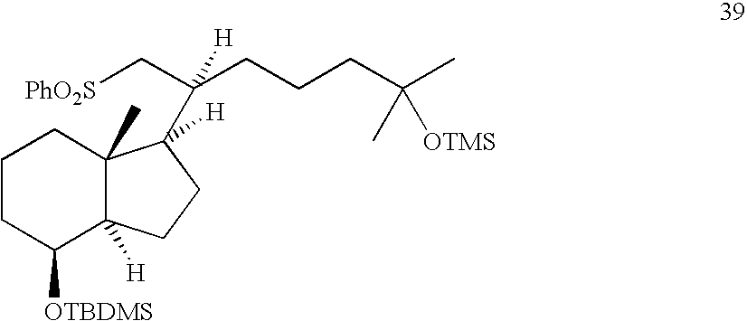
C1CC([OTBDMS])C2([H])C(C)(C1)C(C(C[PhO2S])(CCCC(C)(C)[OTMS])[H])([H])CC2
